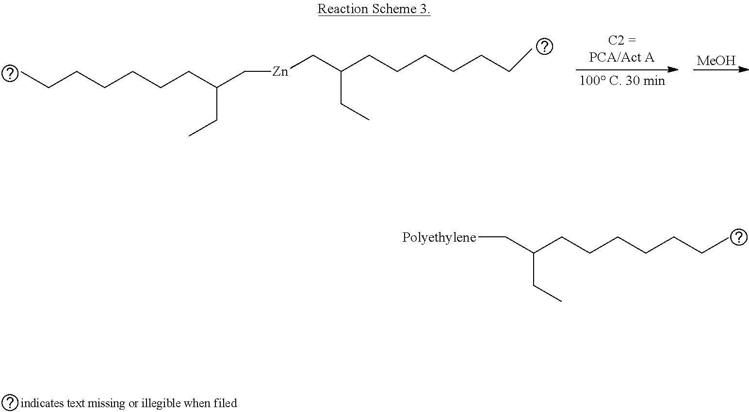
[Polyethylene]CC(CCCCCCC)CC.[MeOH].CCCCCCCC(C)CC.[Zn].CC(CCCCCCC)CC
